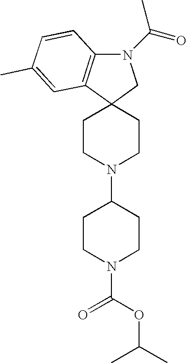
C12(CCN(C3CCN(C(OC(C)C)=O)CC3)CC1)CN(C(=O)C)C1=C2C=C(C)C=C1
